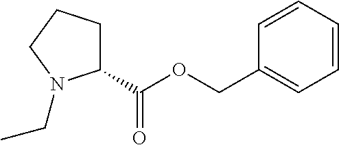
C1(C(OCC2=CC=CC=C2)=O)CCCN1CC
